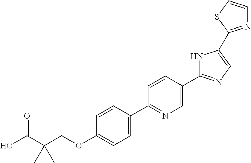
OC(C(COC1=CC=C(C2=NC=C(C3=NC=C(C4=NC=CS4)N3)C=C2)C=C1)(C)C)=O
